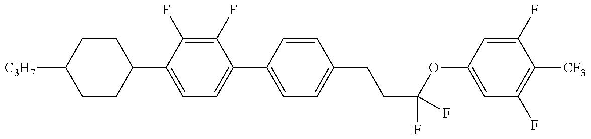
C1CC(C2=CC=C(C3=CC=C(CCC(OC4=CC(F)=C([CF3])C(F)=C4)(F)F)C=C3)C(F)=C2F)CCC1[C3H7]
